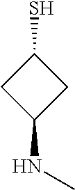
C1(S)CC(NC)C1
